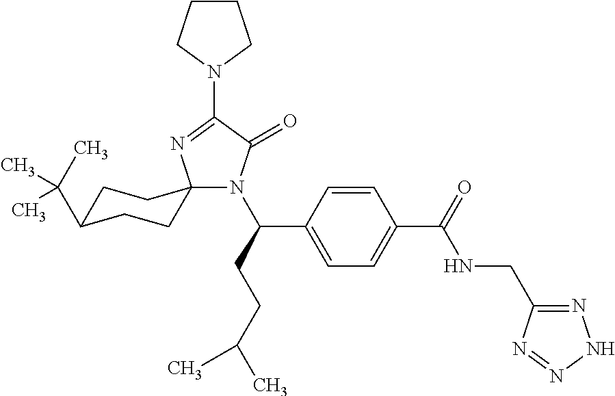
N1(C(CCC(C)C)C2=CC=C(C(=O)NCC3=NNN=N3)C=C2)C(=O)C(N2CCCC2)=NC12CCC(C(C)(C)C)CC2
